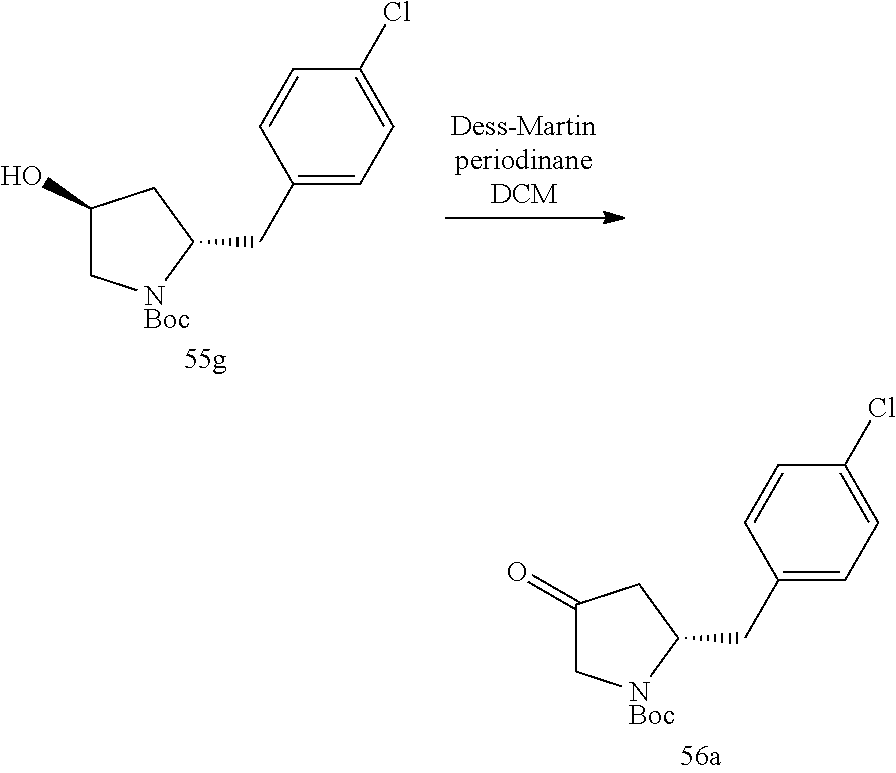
C1(O)C[NBoc]C(CC2=CC=C(Cl)C=C2)C1.C1(=O)C[NBoc]C(CC2=CC=C(Cl)C=C2)C1
